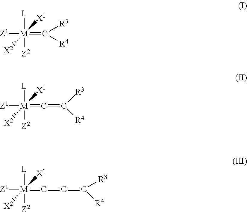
[Z1][M]([L])([Z2])(=C([R3])[R4])([X1])[X2].[Z1][M]([L])([Z2])(=C=C([R3])[R4])([X1])[X2].[Z1][M]([L])([Z2])(=C=C=C([R4])[R3])([X1])[X2]
